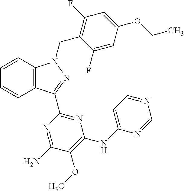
C1=CC2=C(C=C1)C(C1=NC(NC3=CC=NC=N3)=C(OC)C(N)=N1)=NN2CC1=C(F)C=C(OCC)C=C1F
